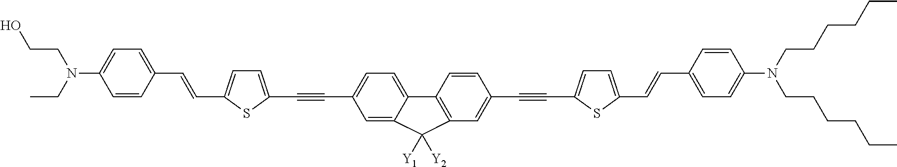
C1=C2C(=CC=C1C#CC1=CC=C(C=CC3=CC=C(N(CC)CCO)C=C3)S1)C1=C(C=C(C#CC3=CC=C(C=CC4=CC=C(N(CCCCCC)CCCCCC)C=C4)S3)C=C1)C2([Y2])[Y1]
